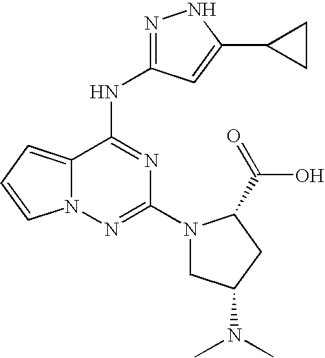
N1=C(NC2=NC(N3CC(N(C)C)CC3C(=O)O)=NN3C2=CC=C3)C=C(C2CC2)N1
